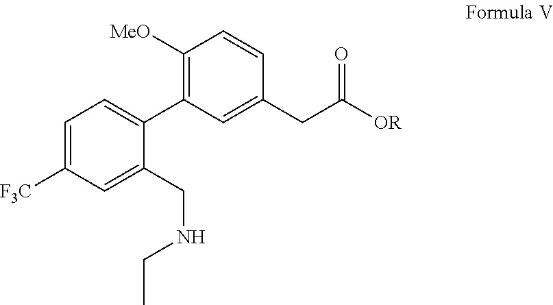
C1(CC([OR])=O)=CC(C2=CC=C([F3C])C=C2CNCC)=C([MeO])C=C1
